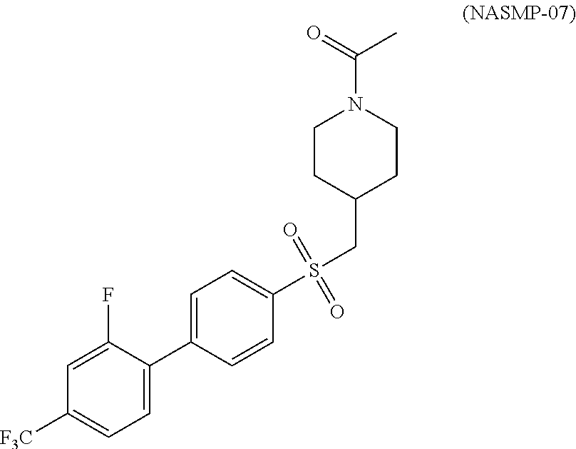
C1=C(C2=CC=C([F3C])C=C2F)C=CC(S(CC2CCN(C(=O)C)CC2)(=O)=O)=C1
